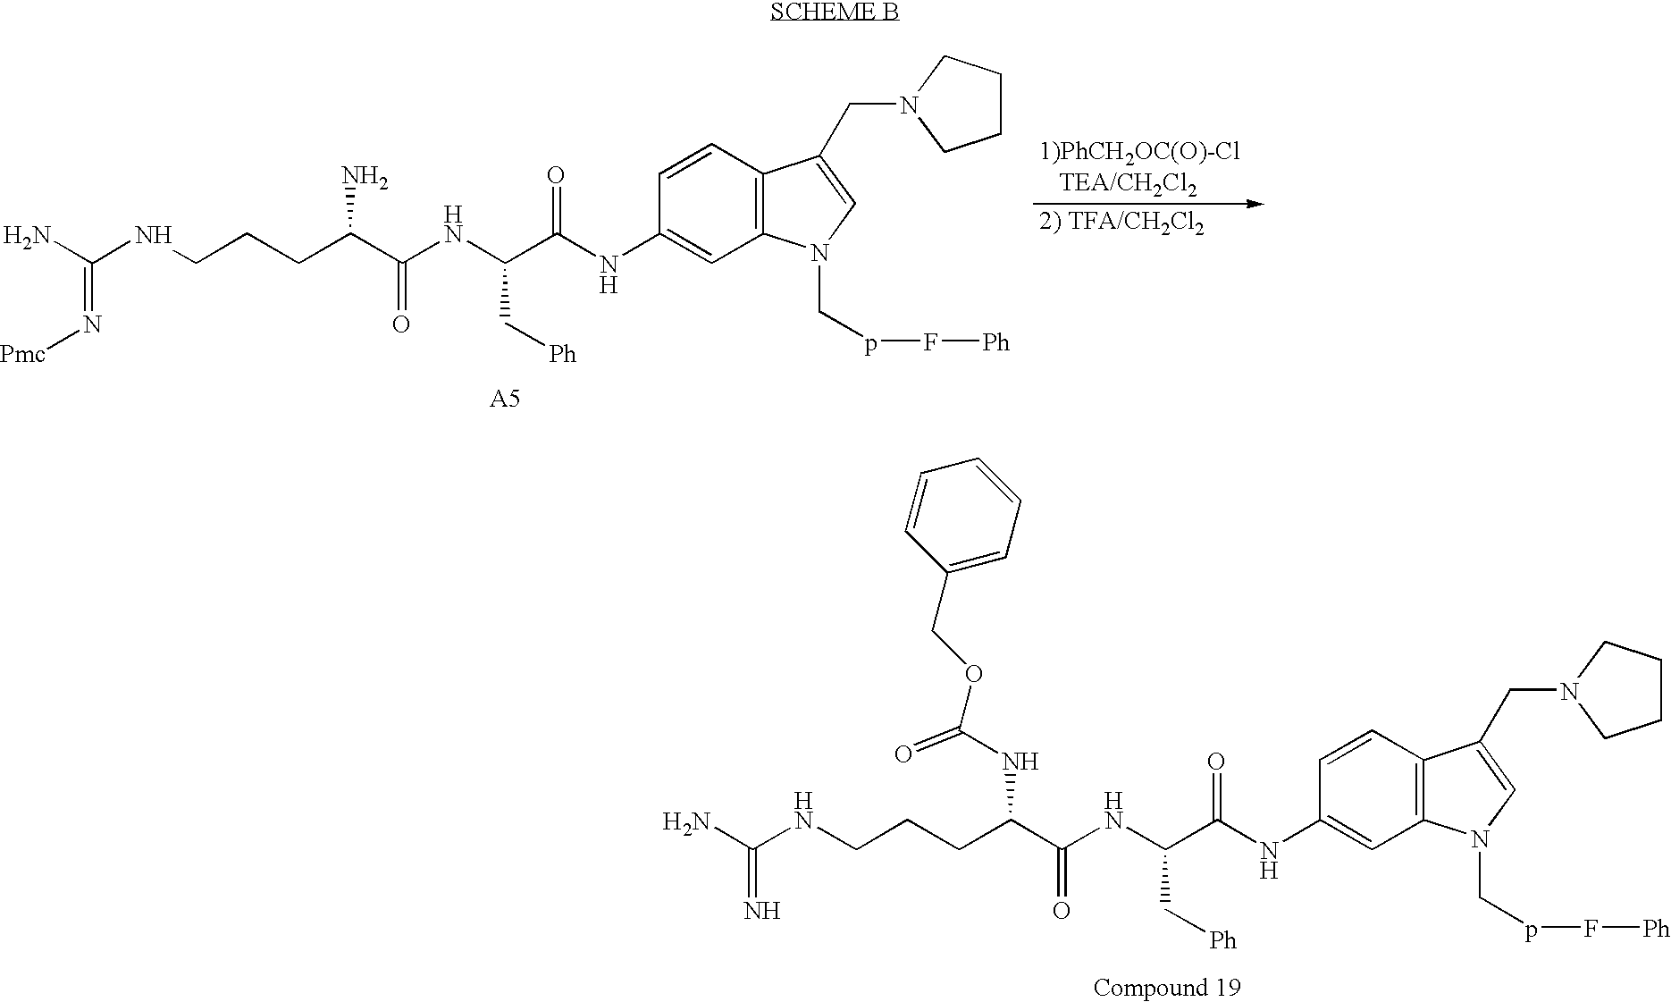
[Pmc]N=C(N)NCCCC(C(NC(C(NC1=CC2=C(C=C1)C(CN1CCCC1)=CN2CpF[Ph])=O)C[Ph])=O)N.N=C(N)NCCCC(C(NC(C(NC1=CC2=C(C=C1)C(CN1CCCC1)=CN2CpF[Ph])=O)C[Ph])=O)NC(OCC1=CC=CC=C1)=O
